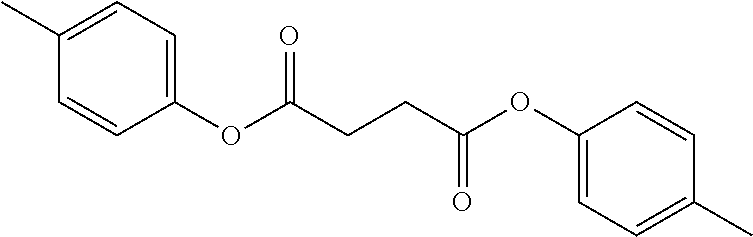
CC1=CC=C(OC(CCC(OC2=CC=C(C)C=C2)=O)=O)C=C1
